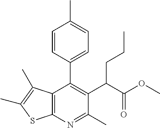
C12=C(N=C(C)C(C(C(OC)=O)CCC)=C1C1=CC=C(C)C=C1)SC(C)=C2C
